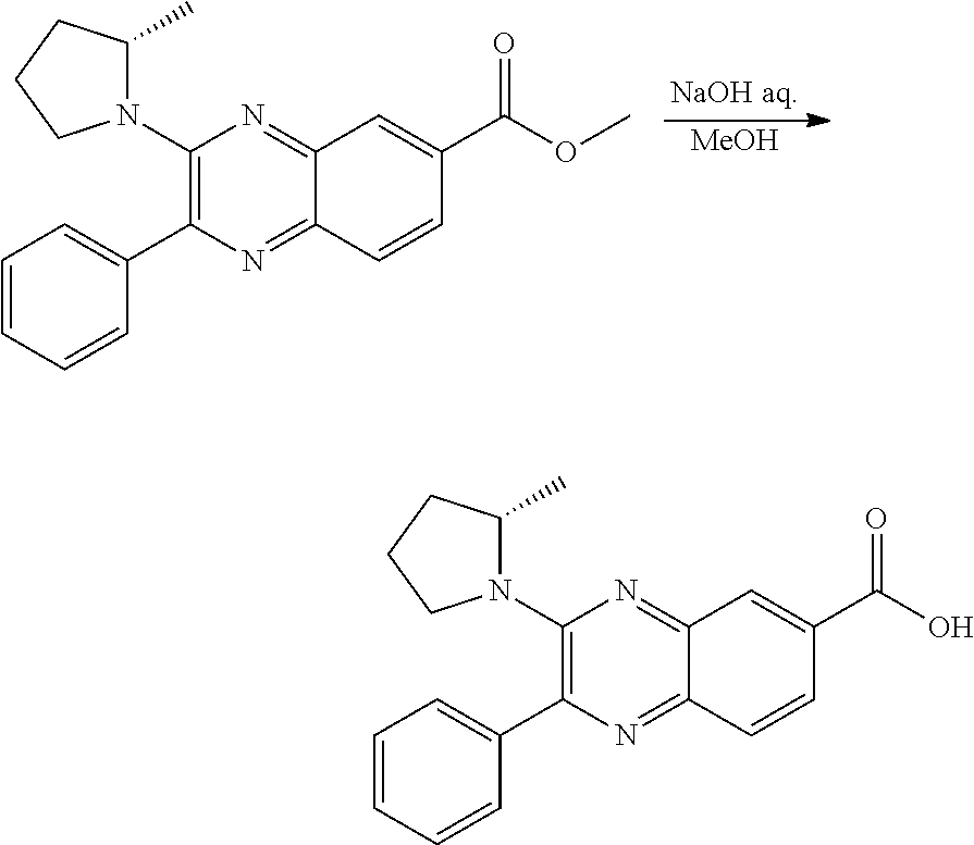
C1(N2C(C)CCC2)=C(C2=CC=CC=C2)N=C2C(=N1)C=C(C(O)=O)C=C2.C1(N2C(C)CCC2)=C(C2=CC=CC=C2)N=C2C(=N1)C=C(C(OC)=O)C=C2.[MeOH]
